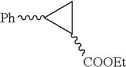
C1([COOEt])CC1[Ph]
